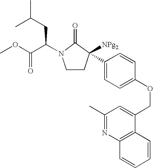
CC(CC(C(OC)=O)N1CCC([NPg2])(C2=CC=C(OCC3=CC(C)=NC4=C3C=CC=C4)C=C2)C1=O)C
